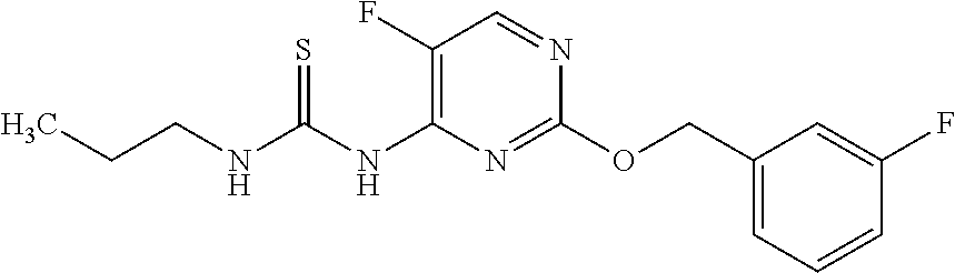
C1=CC=C(COC2=NC(NC(NCCC)=S)=C(F)C=N2)C=C1F
